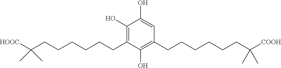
C1(O)=C(CCCCCCC(C)(C)[HOOC])C(O)=C(CCCCCCC(C)(C)[COOH])C=C1O
